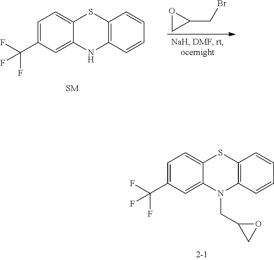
O1CC1CBr.C1=C(C(F)(F)F)C=C2C(=C1)SC1=C(N2)C=CC=C1.C1=C(C(F)(F)F)C=C2C(=C1)SC1=C(N2CC2CO2)C=CC=C1
